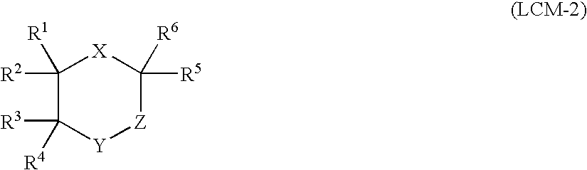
C1([R2])([R1])C([R3])([R4])[Y][Z]C([R5])([R6])[X]1
